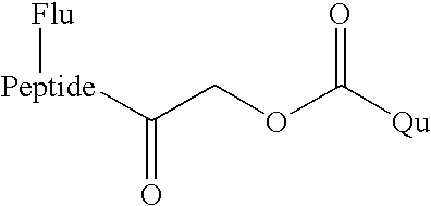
[Peptide](C(COC([Qu])=O)=O)[Flu]
